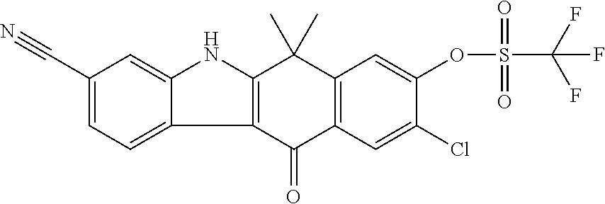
C1(C#N)=CC=C2C(=C1)NC1=C2C(=O)C2=C(C1(C)C)C=C(OS(C(F)(F)F)(=O)=O)C(Cl)=C2
